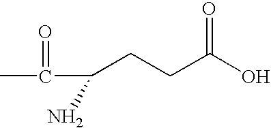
CC(=O)C(CCC(O)=O)N
